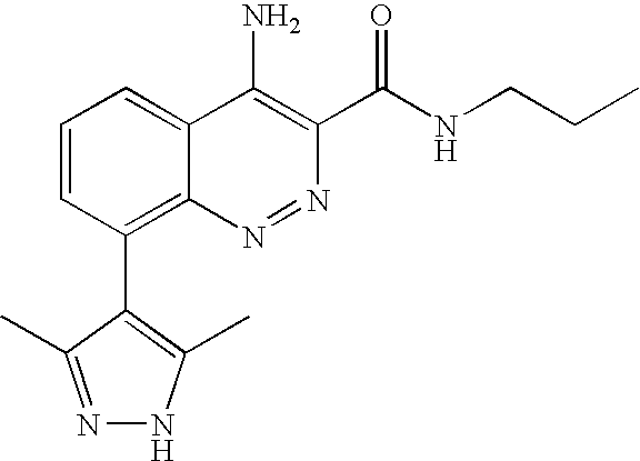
N1=C(C)C(C2=C3C(=CC=C2)C(N)=C(C(NCCC)=O)N=N3)=C(C)N1
